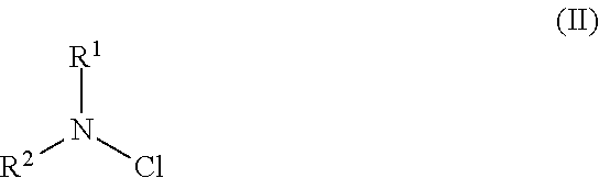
[R1]N(Cl)[R2]
